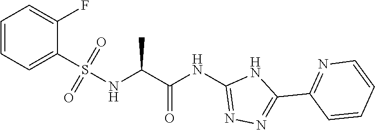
C(C(NC1=NN=C(C2=NC=CC=C2)N1)=O)(NS(C1=CC=CC=C1F)(=O)=O)C
